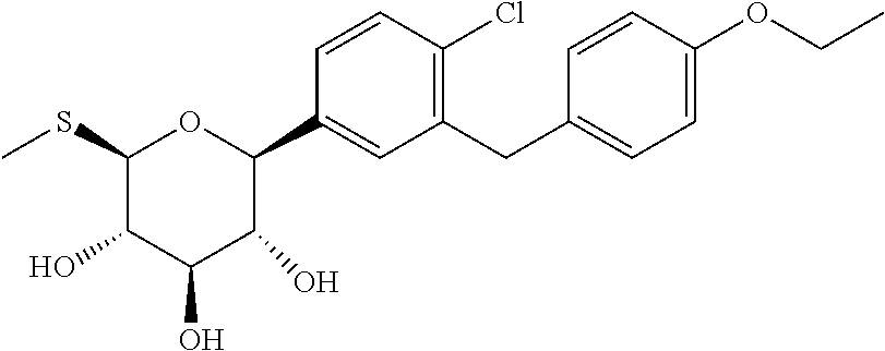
C1(SC)C(O)C(O)C(O)C(C2=CC(CC3=CC=C(OCC)C=C3)=C(Cl)C=C2)O1
